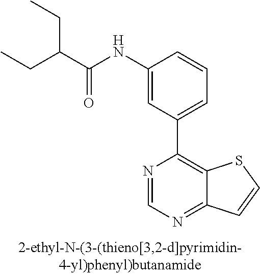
C1(NC(C(CC)CC)=O)=CC(C2=C3C(=NC=N2)C=CS3)=CC=C1
